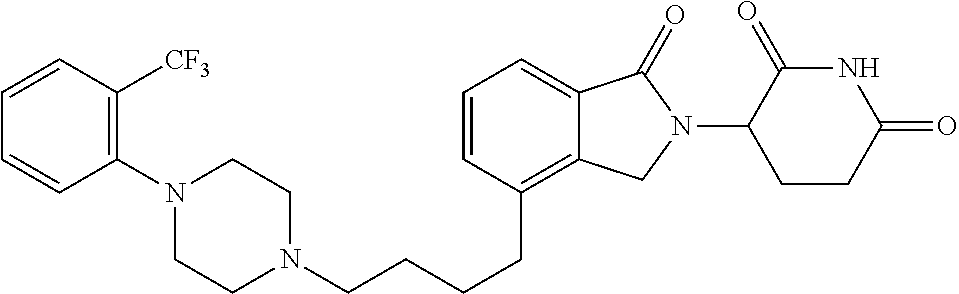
C(CCC1=C2C(=CC=C1)C(=O)N(C1C(=O)NC(=O)CC1)C2)CN1CCN(C2=C([CF3])C=CC=C2)CC1
